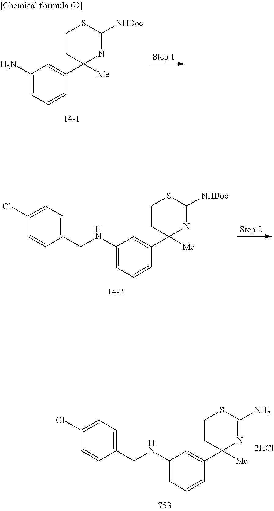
C1(N)=CC=CC(C2([Me])N=C([NHBoc])SCC2)=C1.C1(NCC2=CC=C(Cl)C=C2)=CC=CC(C2([Me])N=C([NHBoc])SCC2)=C1.C1(NCC2=CC=C(Cl)C=C2)=CC=CC(C2([Me])N=C(N)SCC2)=C1
